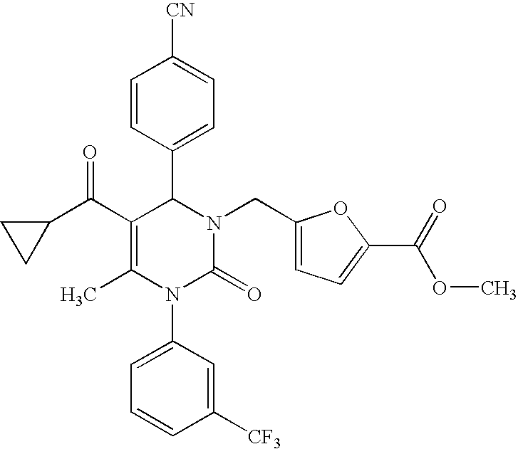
C(C1=C(C)N(C2=CC=CC([CF3])=C2)C(=O)N(CC2=CC=C(C(=O)OC)O2)C1C1=CC=C([CN])C=C1)(=O)C1CC1
